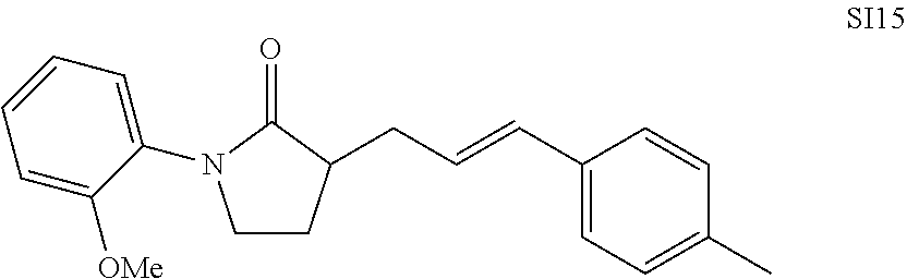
C1=CC=C(N2CCC(CC=CC3=CC=C(C)C=C3)C2=O)C([OMe])=C1
